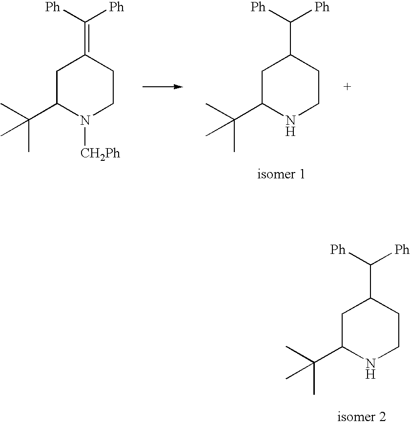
C1C(C(C)(C)C)N([CH2Ph])CCC1=C([Ph])[Ph].C1C(C(C)(C)C)NCCC1C([Ph])[Ph].C1C(C(C)(C)C)NCCC1C([Ph])[Ph]
